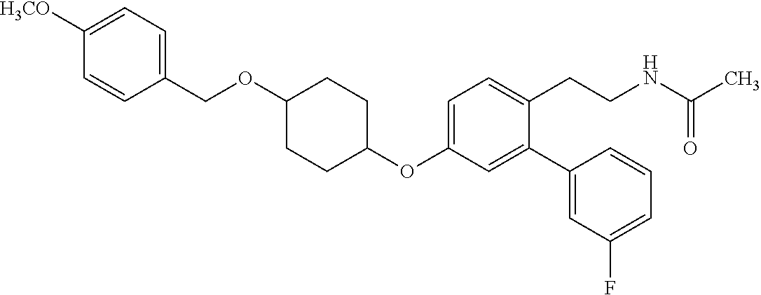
C1=C(OC2CCC(OCC3=CC=C([H3CO])C=C3)CC2)C=C(C2=CC(F)=CC=C2)C(CCNC(C)=O)=C1
